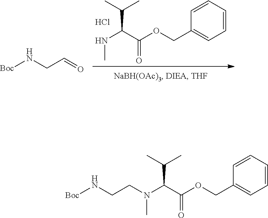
C1=CC=CC=C1COC(C(NC)C(C)C)=O.Cl.[Boc]NCC=O.C1=CC=CC=C1COC(C(N(CCN[Boc])C)C(C)C)=O
